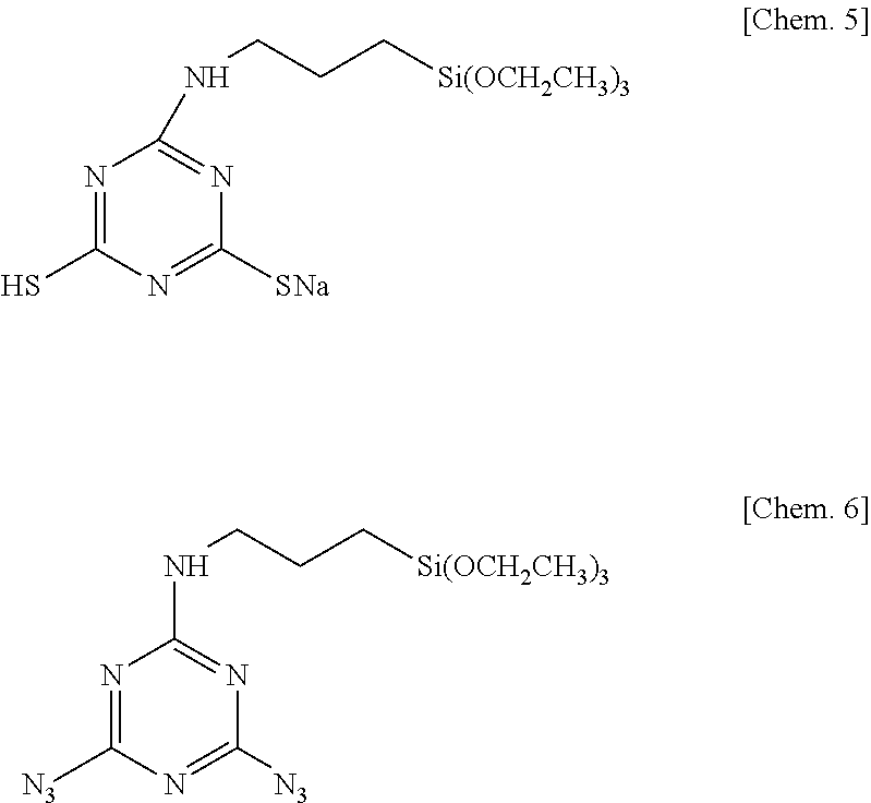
N1=C([N3])N=C([N3])N=C1NCCC[Si(OCH2CH3)3].N1=C(S)N=C([SNa])N=C1NCCC[Si(OCH2CH3)3]
